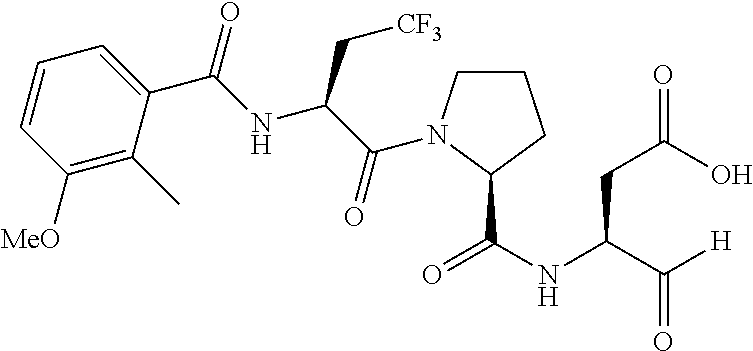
C1=CC([OMe])=C(C)C(C(=O)NC(C[CF3])C(=O)N2CCCC2C(NC(C([H])=O)CC(=O)O)=O)=C1
